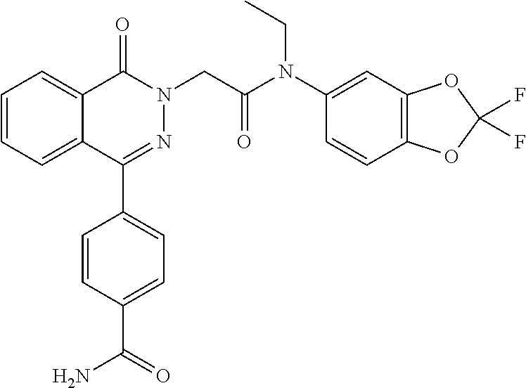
C1=CC=C2C(=C1)C(=O)N(CC(N(C1=CC3=C(C=C1)OC(F)(F)O3)CC)=O)N=C2C1=CC=C(C(=O)N)C=C1
